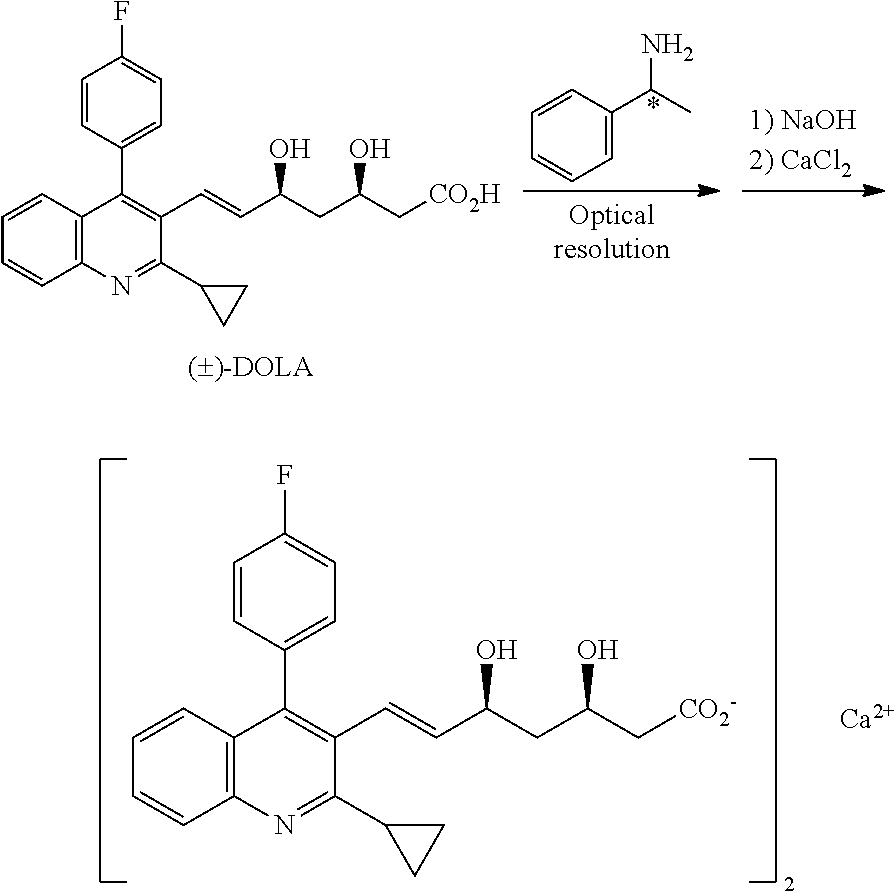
C1=CC2=C(C=C1)N=C(C1CC1)C(C=CC(CC(C[CO2-])O)O)=C2C1=CC=C(F)C=C1.[Ca].C1=CC(C(N)C)=CC=C1.C1=CC2=C(C=C1)N=C(C1CC1)C(C=CC(CC(C[CO2H])O)O)=C2C1=CC=C(F)C=C1
